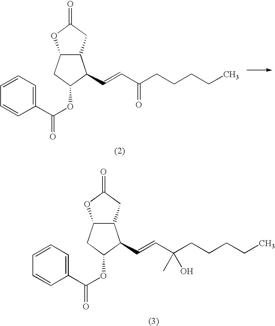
C12C(CC(=O)O1)C(C=CC(CCCCC)(C)O)C(OC(=O)C1=CC=CC=C1)C2.C12C(CC(=O)O1)C(C=CC(CCCCC)=O)C(OC(=O)C1=CC=CC=C1)C2
